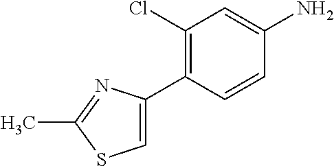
C1(Cl)=C(C2=CSC(C)=N2)C=CC(N)=C1
